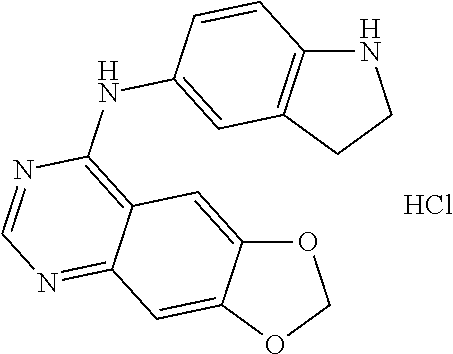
N1C2=C(CC1)C=C(NC1=C3C(=NC=N1)C=C1C(=C3)OCO1)C=C2.Cl
